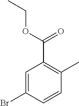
C1=C(Br)C=CC(C)=C1C(OCC)=O
